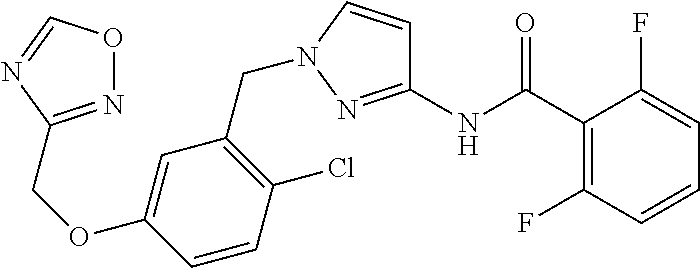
N1=C(COC2=CC(CN3C=CC(NC(=O)C4=C(F)C=CC=C4F)=N3)=C(Cl)C=C2)N=CO1
